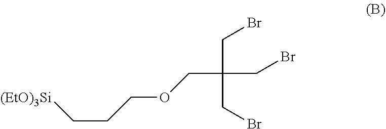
C(CCOCC(CBr)(CBr)CBr)[(EtO)3Si]
